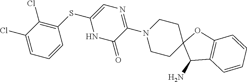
C1(Cl)=CC=CC(SC2=CN=C(N3CCC4(CC3)C(N)C3=C(O4)C=CC=C3)C(=O)N2)=C1Cl
